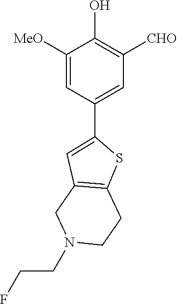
C1([MeO])=CC(C2=CC3=C(CCN(CCF)C3)S2)=CC([CHO])=C1O
